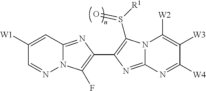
C1([W1])=CC2=NC(C3=C(S([R1])=O)N4C(=N3)N=C([W4])C([W3])=C4[W2])=C(F)N2N=C1
